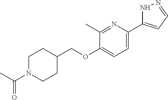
C(OC1=CC=C(C2=CC=NN2)N=C1C)C1CCN(C(C)=O)CC1
